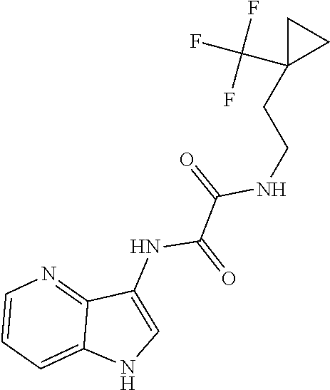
C1=CC=C2C(=N1)C(NC(C(=O)NCCC1(C(F)(F)F)CC1)=O)=CN2
